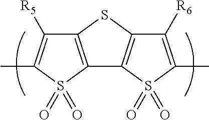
C1([R5])=C(C)S(=O)(=O)C2=C1SC1=C2S(=O)(=O)C(C)=C1[R6]
